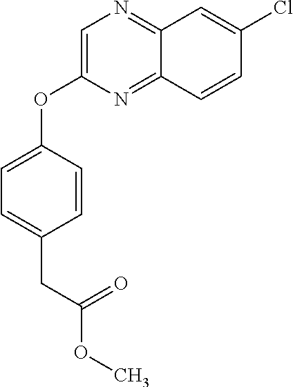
C1=C(OC2=CC=C(CC(OC)=O)C=C2)N=C2C(=N1)C=C(Cl)C=C2
